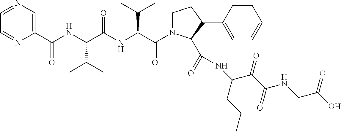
C1(C(NC(C(NC(C(N2CCC(C3=CC=CC=C3)C2C(=O)NC(C(C(=O)NCC(O)=O)=O)CCC)=O)C(C)C)=O)C(C)C)=O)=CN=CC=N1
